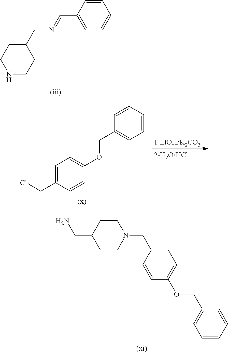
N1CCC(CN=CC2=CC=CC=C2)CC1.ClCC1=CC=C(OCC2=CC=CC=C2)C=C1.NCC1CCN(CC2=CC=C(OCC3=CC=CC=C3)C=C2)CC1
